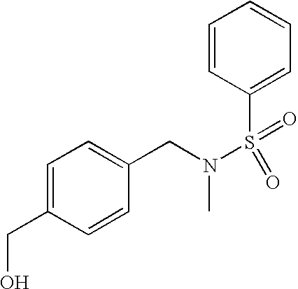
C1=C(CO)C=CC(CN(S(=O)(C2=CC=CC=C2)=O)C)=C1
